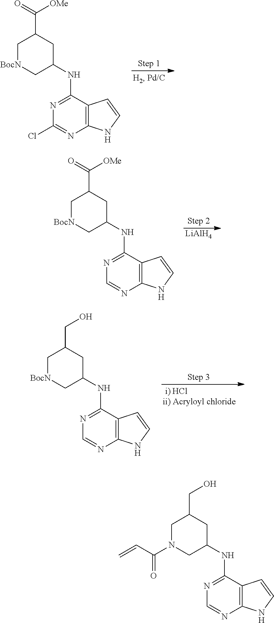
C1[BocN]CC(NC2=NC(Cl)=NC3=C2C=CN3)CC1C(=O)[OMe].[LiAlH4].C1[BocN]CC(NC2=NC=NC3=C2C=CN3)CC1C(=O)[OMe].C1[BocN]CC(NC2=NC=NC3=C2C=CN3)CC1CO.C1N(C(C=C)=O)CC(NC2=NC=NC3=C2C=CN3)CC1CO
